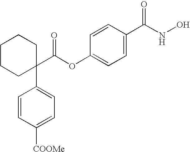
C1=CC(C(NO)=O)=CC=C1OC(C1(C2=CC=C([COOMe])C=C2)CCCCC1)=O
